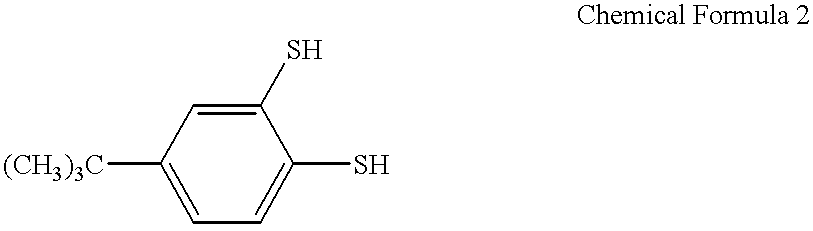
C1(S)=CC=C([(CH3)3C])C=C1S
